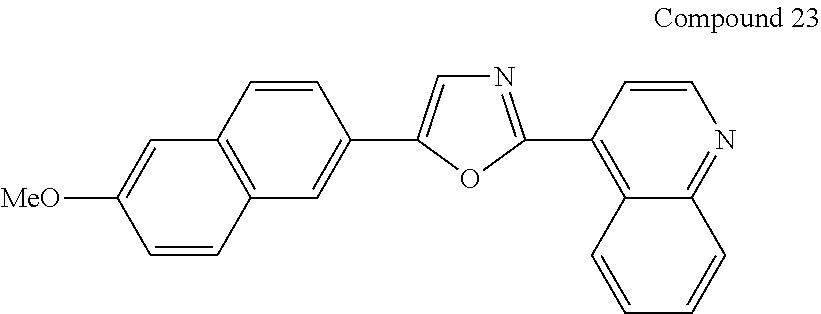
N1=C(C2=C3C(=NC=C2)C=CC=C3)OC(C2=CC3=C(C=C2)C=C([MeO])C=C3)=C1
